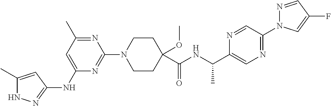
N1C(C)=CC(NC2=CC(C)=NC(N3CCC(C(NC(C4=CN=C(N5N=CC(F)=C5)C=N4)C)=O)(OC)CC3)=N2)=N1
